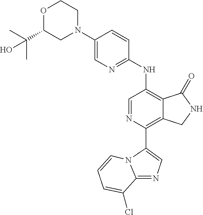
C1(N2CCOC(C(C)(C)O)C2)=CN=C(NC2=C3C(=C(C4=CN=C5N4C=CC=C5Cl)N=C2)CNC3=O)C=C1
